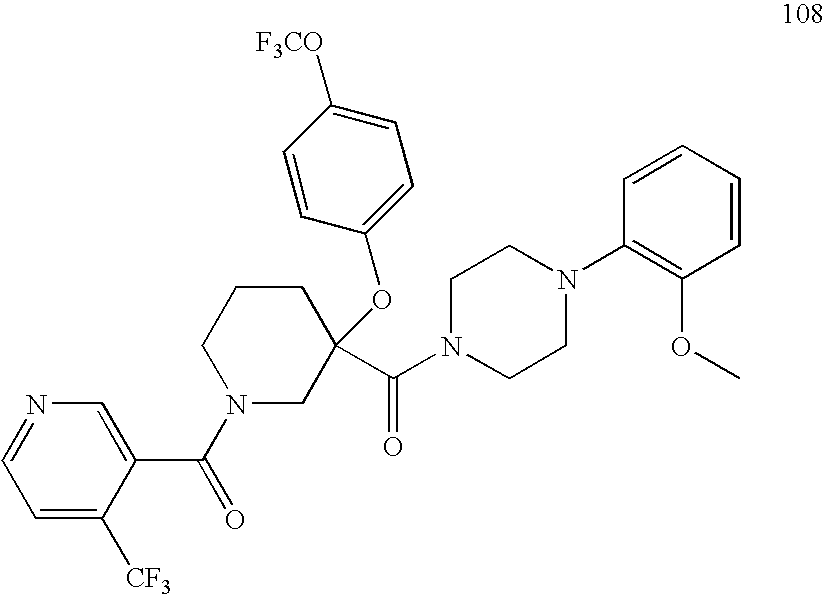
N1=CC=C([CF3])C(C(N2CC(C(N3CCN(C4=C(OC)C=CC=C4)CC3)=O)(OC3=CC=C([F3CO])C=C3)CCC2)=O)=C1
